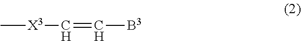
[X3](C=C[B3])C
